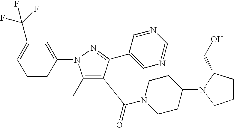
C1(C)=C(C(=O)N2CCC(N3CCCC3CO)CC2)C(C2=CN=CN=C2)=NN1C1=CC(C(F)(F)F)=CC=C1
